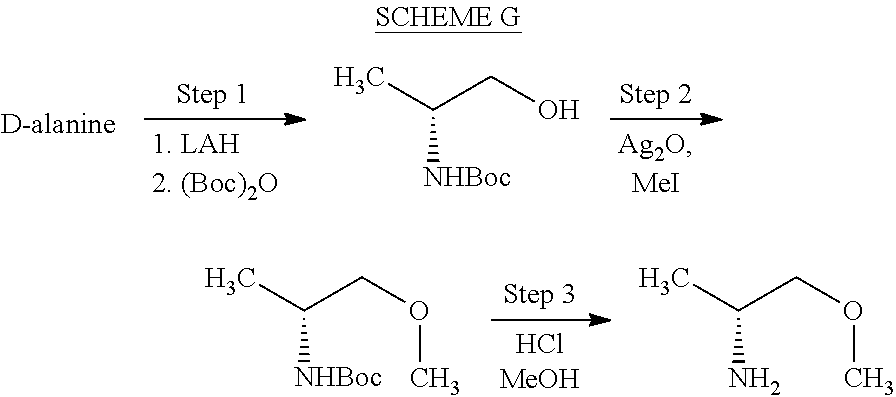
C(CO)([NHBoc])C.C(COC)([NHBoc])C.C(COC)(N)C
